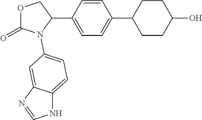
O1C(=O)N(C2=CC=C3NC=NC3=C2)C(C2=CC=C(C3CCC(O)CC3)C=C2)C1
